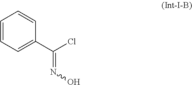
C1=CC=C(C(Cl)=NO)C=C1
